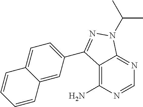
C12=C(N)N=CN=C1N(C(C)C)N=C2C1=CC=C2C(=C1)C=CC=C2
